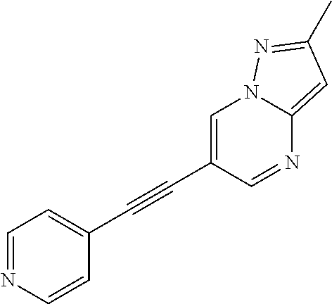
C1=NC=CC(C#CC2=CN3C(=CC(C)=N3)N=C2)=C1
